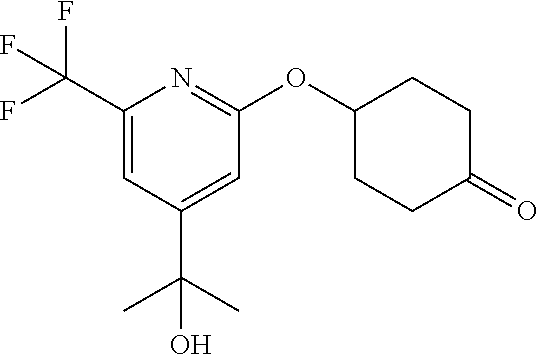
C1(C(F)(F)F)=CC(C(C)(C)O)=CC(OC2CCC(=O)CC2)=N1
